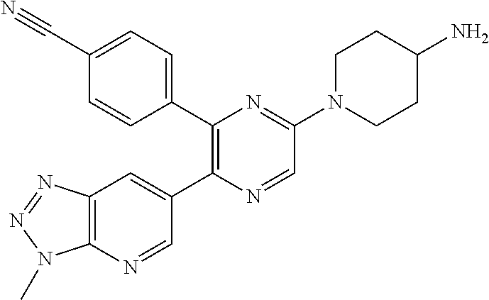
C1(C2=C(C3=CC=C(C#N)C=C3)N=C(N3CCC(N)CC3)C=N2)=CC2=C(N=C1)N(C)N=N2
